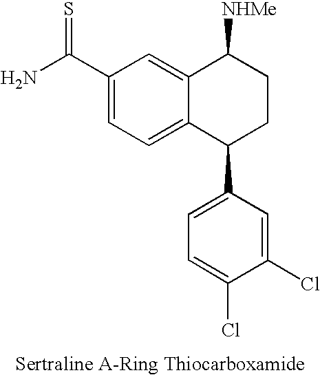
C1(C(N)=S)=CC=C2C(=C1)C([NHMe])CCC2C1=CC=C(Cl)C(Cl)=C1
